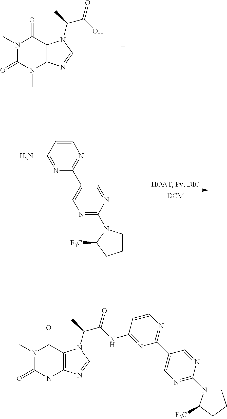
N1(C)C(=O)N(C)C2=C(C1=O)N(C(C(=O)O)C)C=N2.N1=C(N)C=CN=C1C1=CN=C(N2CCCC2[F3C])N=C1.N1(C)C(=O)N(C)C2=C(C1=O)N(C(C(=O)NC1=NC(C3=CN=C(N4CCCC4[F3C])N=C3)=NC=C1)C)C=N2
